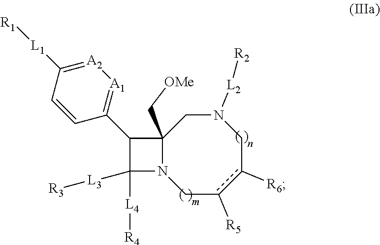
C12(C[OMe])N(Cc([R5])c([R6])CN([L2][R2])C1)C([L4][R4])([L3][R3])C2C1=[A1][A2]=C([L1][R1])C=C1
